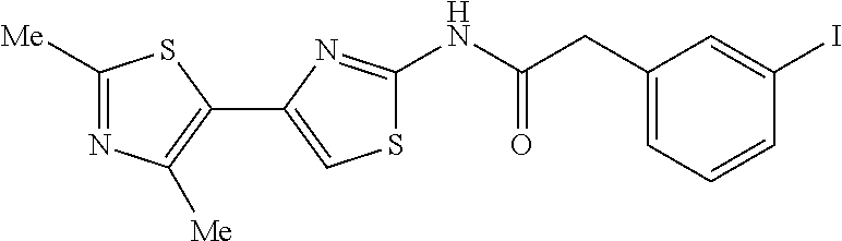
C1([Me])=NC([Me])=C(C2=CSC(NC(CC3=CC=CC(I)=C3)=O)=N2)S1
